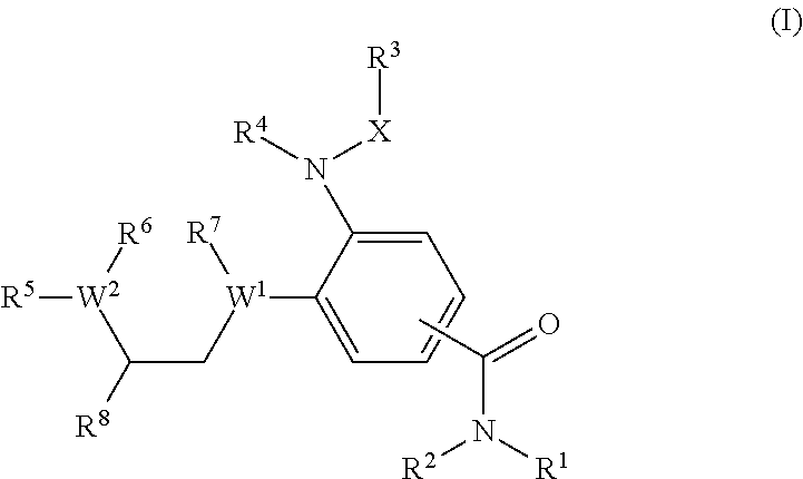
C1=C(N([X][R3])[R4])C([W1]([R7])CC([W2]([R6])[R5])[R8])=CC=C1.CC(N([R2])[R1])=O
